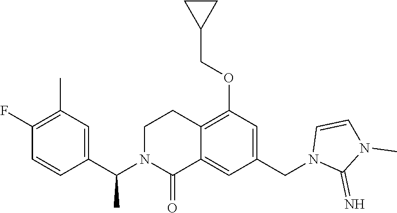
C1(F)=C(C)C=C(C(N2C(=O)C3=CC(CN4C(=N)N(C)C=C4)=CC(OCC4CC4)=C3CC2)C)C=C1
